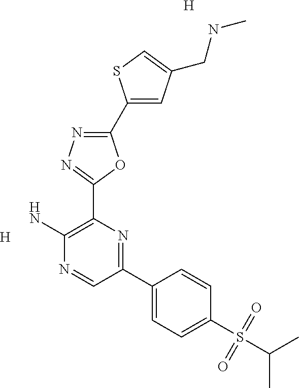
[H].NC1=C(C2=NN=C(C3=CC(CNC)=CS3)O2)N=C(C2=CC=C(S(=O)(=O)C(C)C)C=C2)C=N1.[H]
